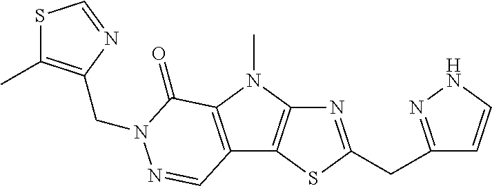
N1=C(CC2=NNC=C2)SC2=C1N(C)C1=C2C=NN(CC2=C(C)SC=N2)C1=O
